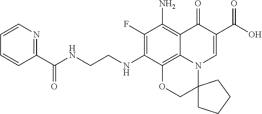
C(NCCNC1=C(F)C(N)=C2C3=C1OCC1(N3C=C(C(O)=O)C2=O)CCCC1)(C1=NC=CC=C1)=O
